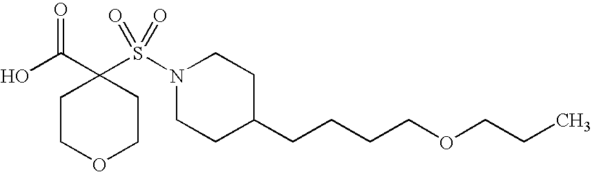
OC(C1(S(N2CCC(CCCCOCCC)CC2)(=O)=O)CCOCC1)=O
